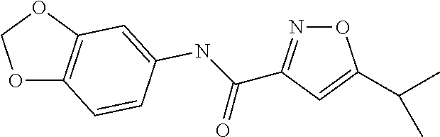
O1C2=C(OC1)C=C(NC(=O)C1=NOC(C(C)C)=C1)C=C2
